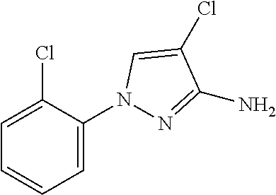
C1(N2N=C(N)C(Cl)=C2)=CC=CC=C1Cl
